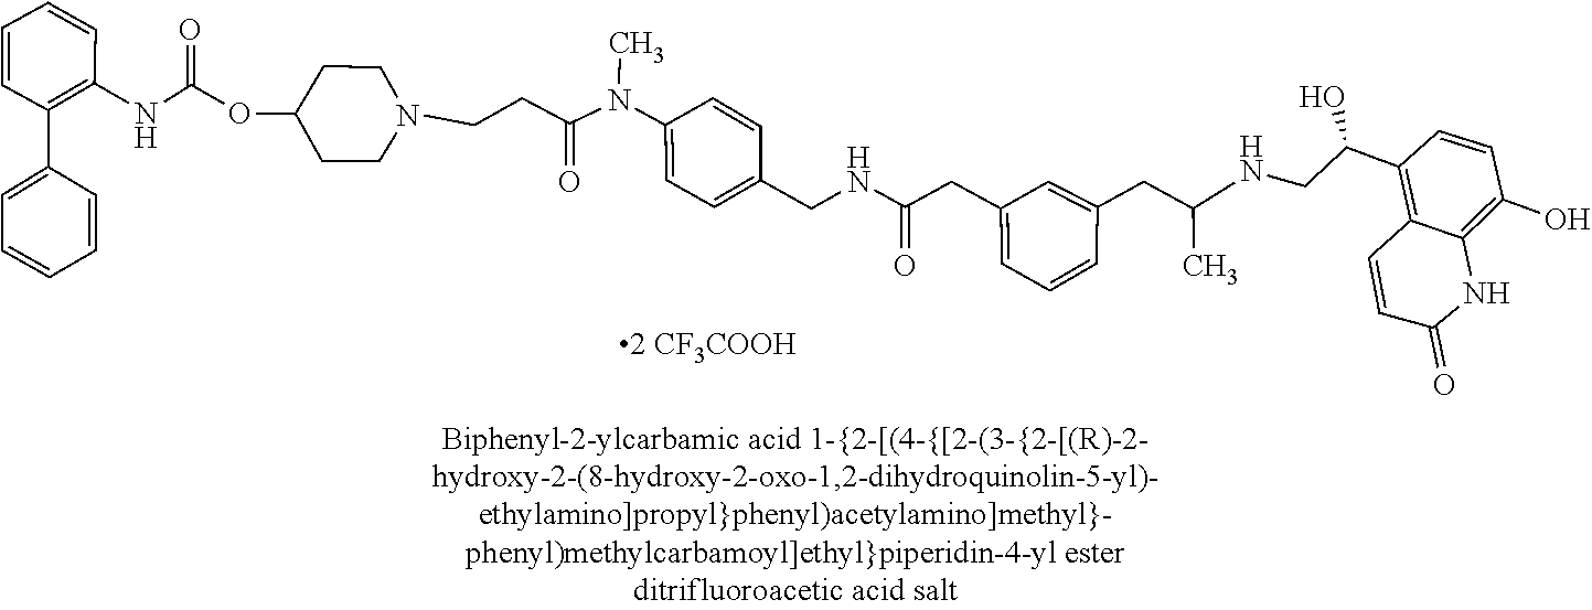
C1(C(CNC(CC2=CC(CC(=O)NCC3=CC=C(N(C(CCN4CCC(OC(=O)NC5=C(C6=CC=CC=C6)C=CC=C5)CC4)=O)C)C=C3)=CC=C2)C)O)=C2C=CC(=O)NC2=C(O)C=C1
